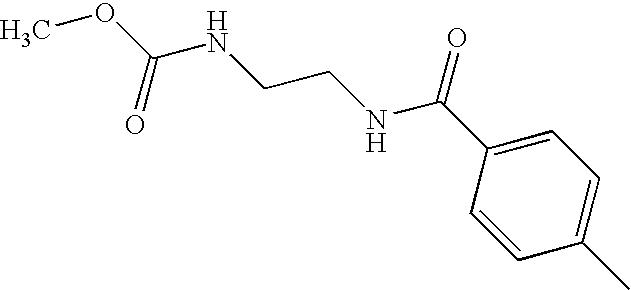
C1=C(C(NCCNC(OC)=O)=O)C=CC(C)=C1
